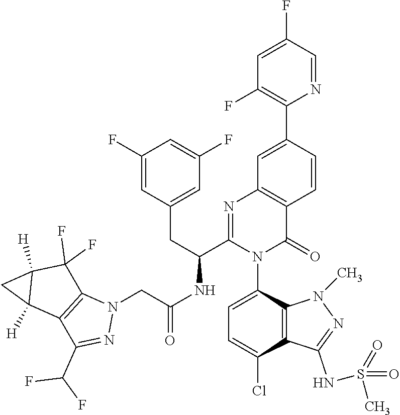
C1=C(N2C(=O)C3=C(N=C2C(NC(CN2C4=C(C(C(F)F)=N2)C2([H])C([H])(C4(F)F)C2)=O)CC2=CC(F)=CC(F)=C2)C=C(C2=C(F)C=C(F)C=N2)C=C3)C2=C(C(Cl)=C1)C(NS(=O)(=O)C)=NN2C
